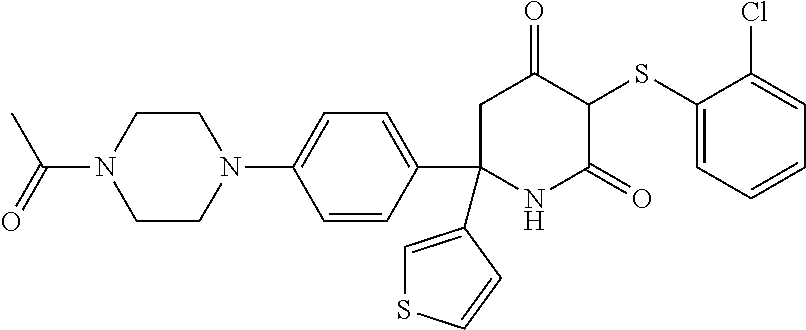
C1(SC2C(=O)CC(C3=CC=C(N4CCN(C(=O)C)CC4)C=C3)(C3=CSC=C3)NC2=O)=CC=CC=C1Cl
